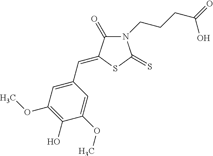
N1(CCCC(=O)O)C(=O)C(=CC2=CC(OC)=C(O)C(OC)=C2)SC1=S
